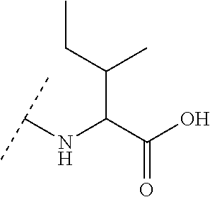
C(C(C(O)=O)NC(C)C)(C)CC
